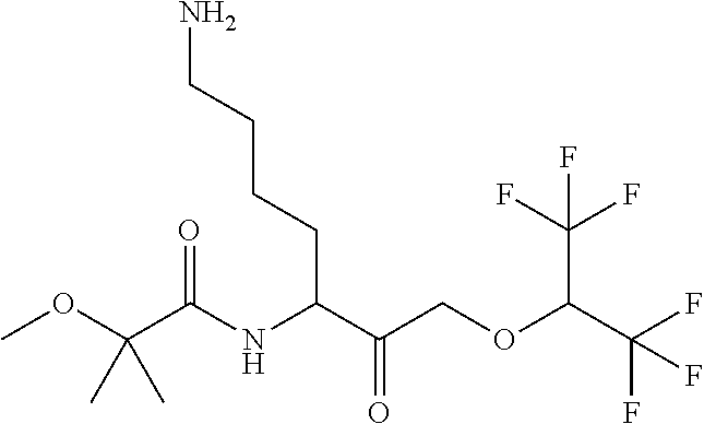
COC(C(NC(C(COC(C(F)(F)F)C(F)(F)F)=O)CCCCN)=O)(C)C
